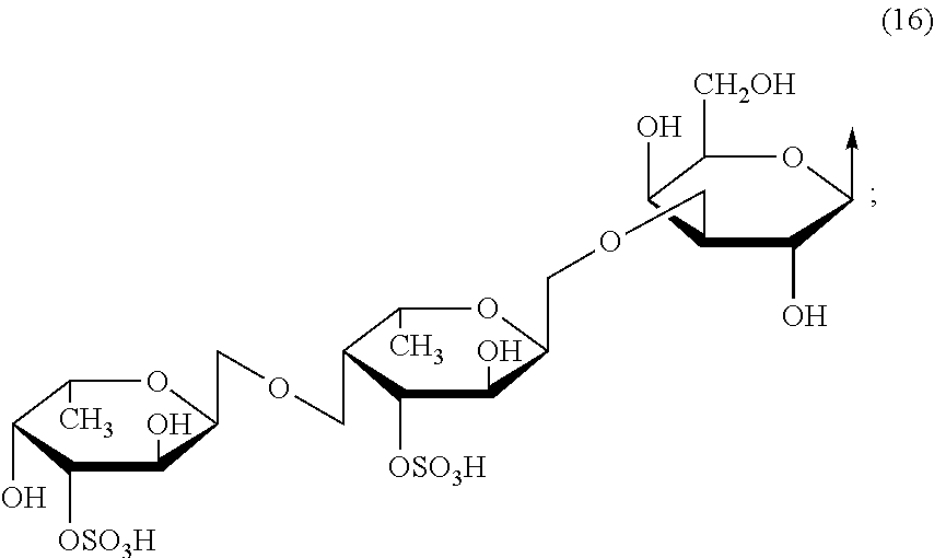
C1(C)C(O)C([OSO3H])C(O)C(COCC2C(C)OC(COCC3C(O)C([CH2OH])OC(->C)C3O)C(O)C2[OSO3H])O1
